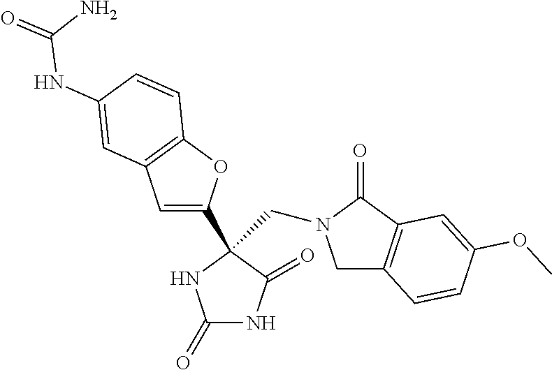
C1(=O)NC(=O)C(C2=CC3=C(O2)C=CC(NC(N)=O)=C3)(CN2CC3=C(C2=O)C=C(OC)C=C3)N1
